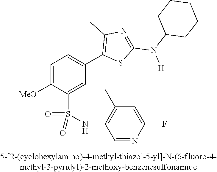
C1=C([OMe])C(S(NC2=C(C)C=C(F)N=C2)(=O)=O)=CC(C2=C(C)N=C(N(C3CCCCC3)[H])S2)=C1
